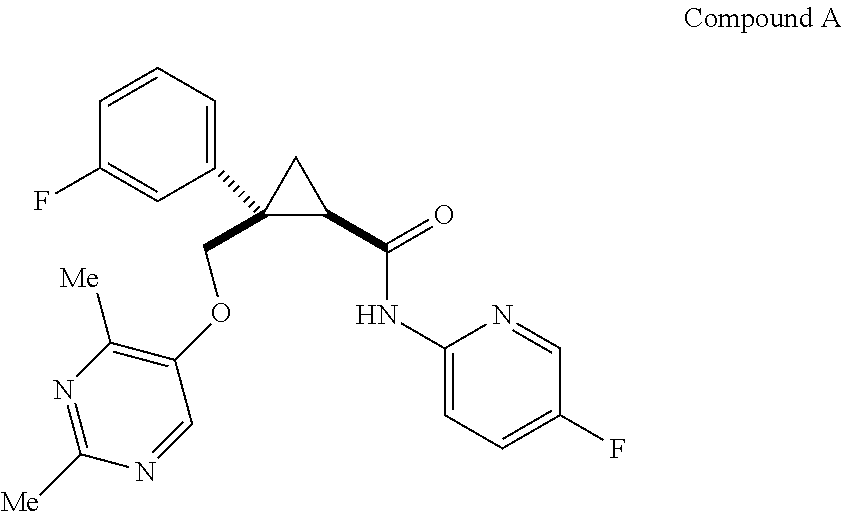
C1(COC2=C([Me])N=C([Me])N=C2)(C2=CC=CC(F)=C2)C(C(=O)NC2=CC=C(F)C=N2)C1
